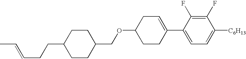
C1(F)=C(F)C(C2=CCC(OCC3CCC(CCC=CC)CC3)CC2)=CC=C1[C6H13]
